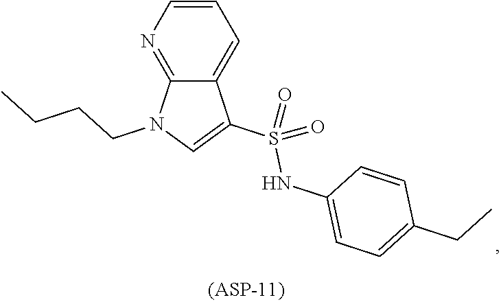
C1=C2C(=NC=C1)N(CCCC)C=C2S(NC1=CC=C(CC)C=C1)(=O)=O
